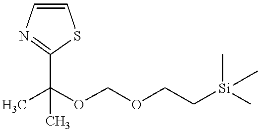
C1(C(C)(OCOCC[Si](C)(C)C)C)=NC=CS1
